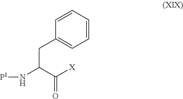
C1=CC=CC(CC(N[P1])C([X])=O)=C1
